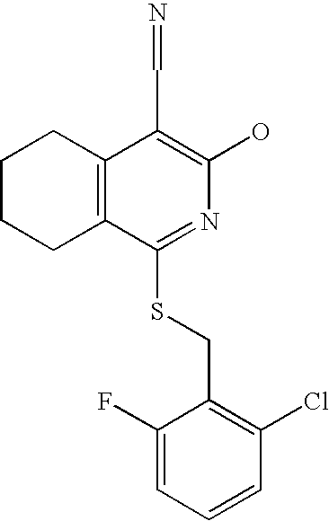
C1CCC2=C(C1)C(C=N)=C(O)N=C2SCC1=C(Cl)C=CC=C1F
